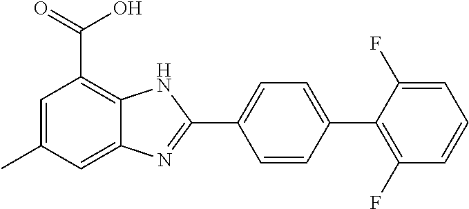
C1=CC(C2=C(F)C=CC=C2F)=CC=C1C1=NC2=CC(C)=CC(C(=O)O)=C2N1
